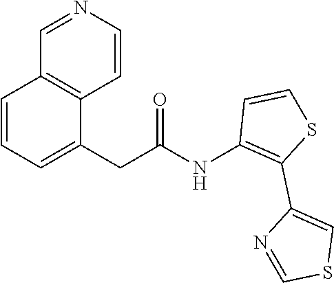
C1=CN=CC2=C1C(CC(NC1=C(C3=CSC=N3)SC=C1)=O)=CC=C2
